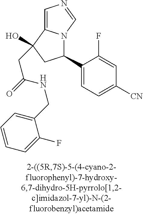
C1(C2=CC=C([CN])C=C2F)N2C(=CN=C2)C(O)(CC(=O)NCC2=CC=CC=C2F)C1
